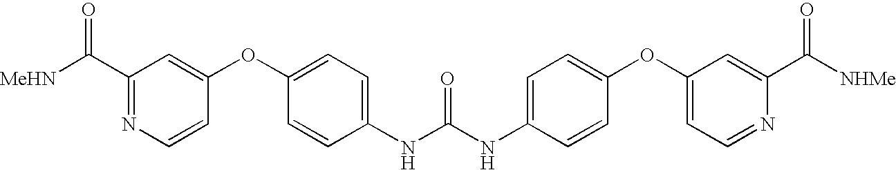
C1(OC2=CC(C([MeHN])=O)=NC=C2)=CC=C(NC(NC2=CC=C(OC3=CC=NC(C([NHMe])=O)=C3)C=C2)=O)C=C1
